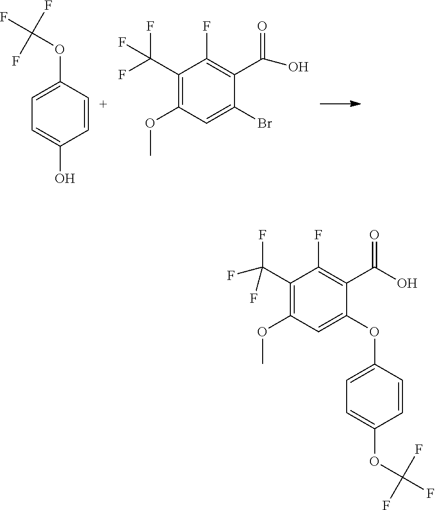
C1(OC)=C(C(F)(F)F)C(F)=C(C(=O)O)C(Br)=C1.C1(OC(F)(F)F)=CC=C(O)C=C1.C1(OC)=C(C(F)(F)F)C(F)=C(C(=O)O)C(OC2=CC=C(OC(F)(F)F)C=C2)=C1
